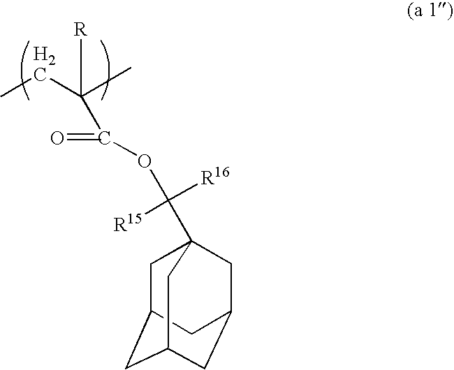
CCC(C)([R])C(=O)OC(C12CC3CC(CC(C1)C3)C2)([R15])[R16]
